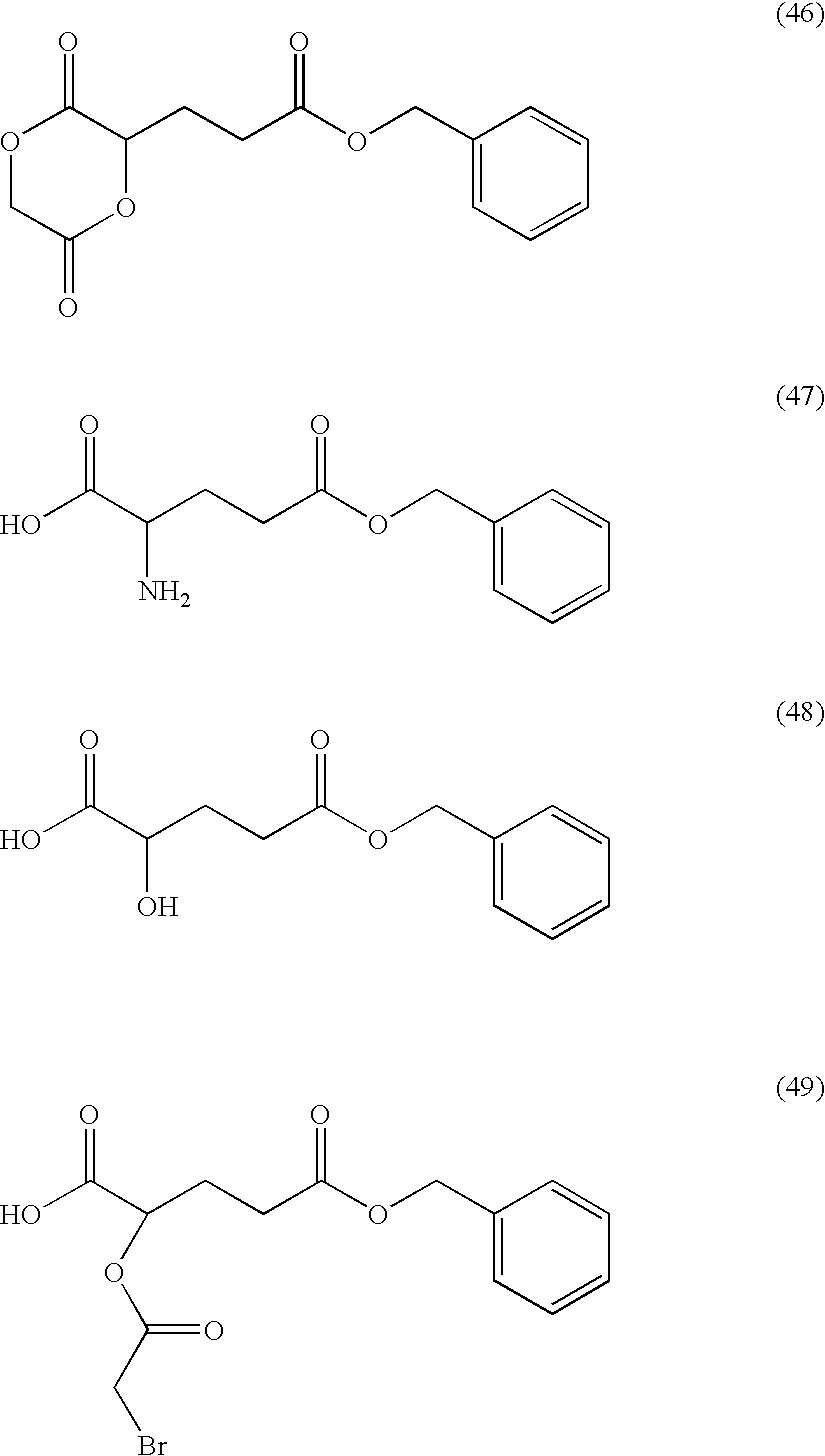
O1CC(=O)OC(CCC(OCC2=CC=CC=C2)=O)C1=O.OC(C(N)CCC(OCC1=CC=CC=C1)=O)=O.OC(C(O)CCC(OCC1=CC=CC=C1)=O)=O.OC(C(CCC(OCC1=CC=CC=C1)=O)OC(CBr)=O)=O
